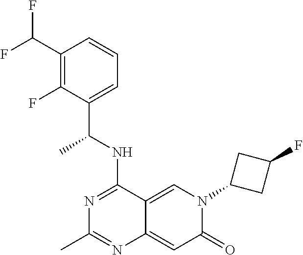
C1(C(F)F)=C(F)C(C(NC2=NC(C)=NC3=CC(=O)N(C4CC(F)C4)C=C23)C)=CC=C1
